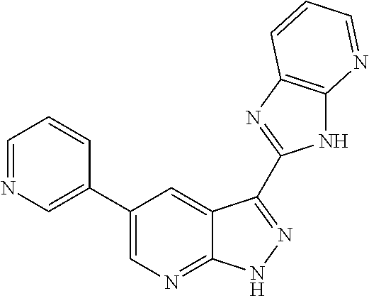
C1=NC=C(C2=CN=C3C(=C2)C(C2=NC4=C(N2)N=CC=C4)=NN3)C=C1
